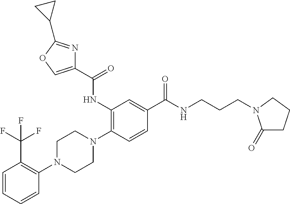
N1(C2=C(C(F)(F)F)C=CC=C2)CCN(C2=C(NC(C3=COC(C4CC4)=N3)=O)C=C(C(NCCCN3C(=O)CCC3)=O)C=C2)CC1
